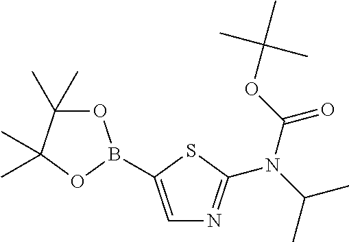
C1=C(B2OC(C)(C)C(C)(C)O2)SC(N(C(C)C)C(OC(C)(C)C)=O)=N1
